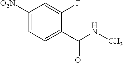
C1([O2N])=CC=C(C(NC)=O)C(F)=C1
